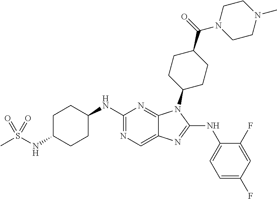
N1=C(NC2CCC(NS(C)(=O)=O)CC2)N=C2C(=C1)N=C(NC1=CC=C(F)C=C1F)N2C1CCC(C(N2CCN(C)CC2)=O)CC1
